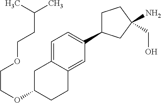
C1C(C2=CC=C3C(=C2)CCC(OCCOCCC(C)C)C3)CC(N)(CO)C1
